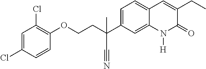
C(COC1=C(Cl)C=C(Cl)C=C1)C(C#N)(C1=CC=C2C(=C1)N([H])C(=O)C(CC)=C2)C
